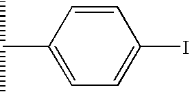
C1=C(C(C)C)C=CC(I)=C1
